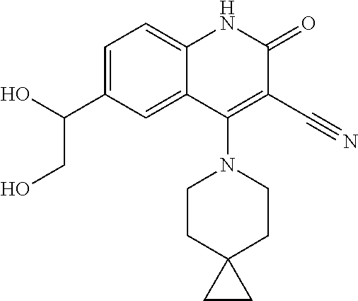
C1=C(C(O)CO)C=C2C(=C1)NC(=O)C(C#N)=C2N1CCC2(CC1)CC2
